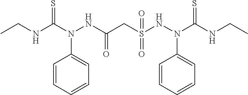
N(CC)C(N(NC(CS(NN(C(NCC)=S)C1=CC=CC=C1)(=O)=O)=O)C1=CC=CC=C1)=S
